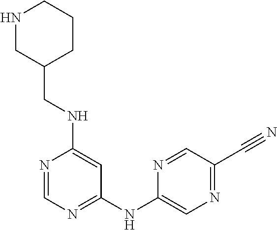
N1=CN=C(NC2=CN=C(C#N)C=N2)C=C1NCC1CCCNC1
